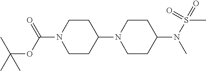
CC(OC(N1CCC(N2CCC(N(S(C)(=O)=O)C)CC2)CC1)=O)(C)C
